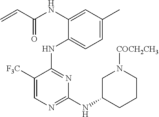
N(C1=CC(C)=CC=C1NC1=NC(NC2CCCN([COCH2CH3])C2)=NC=C1[F3C])C(C=C)=O
